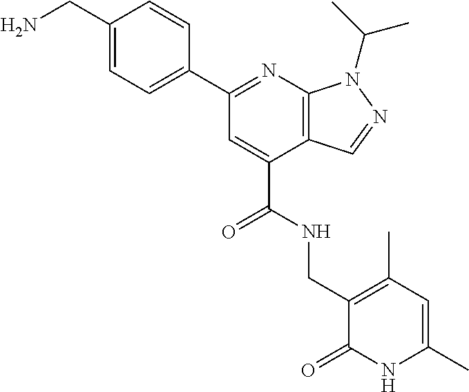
C1(CN)=CC=C(C2=NC3=C(C(C(NCC4=C(C)C=C(C)NC4=O)=O)=C2)C=NN3C(C)C)C=C1
